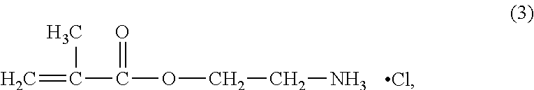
C=C(C)C(=O)OCCN.Cl
